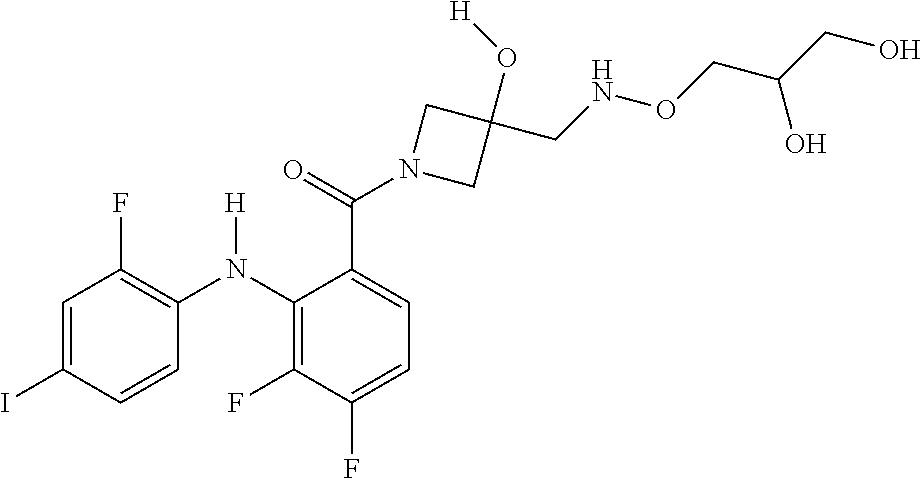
C1=C(I)C=CC(N(C2=C(F)C(F)=CC=C2C(=O)N2CC(O[H])(CNOCC(CO)O)C2)[H])=C1F
